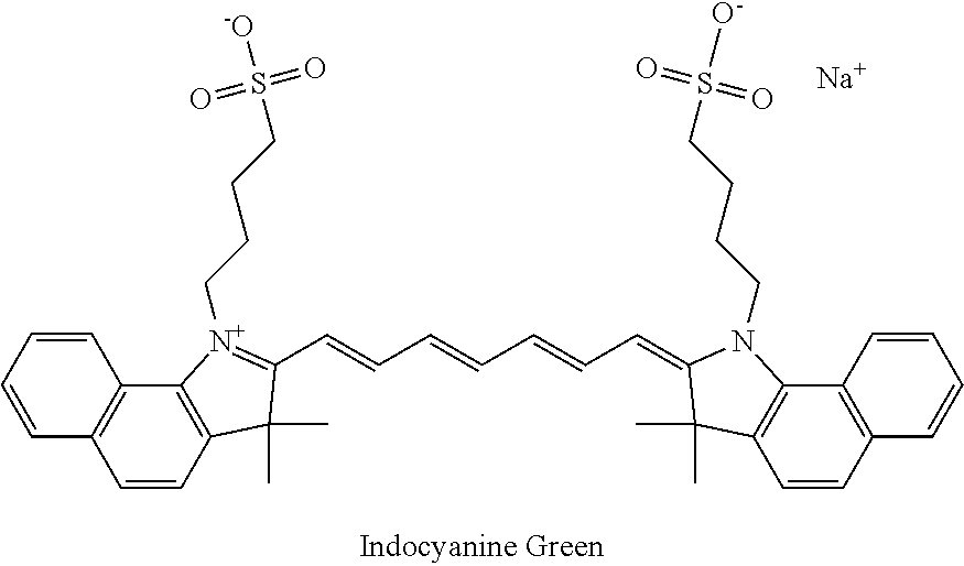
C1=CC=CC2=C1C=CC1=C2[N+](CCCCS([-O])(=O)=O)=C(C=CC=CC=CC=C2C(C)(C)C3=C(C4=C(C=CC=C4)C=C3)N2CCCCS(=O)(=O)[O-])C1(C)C.[Na]
